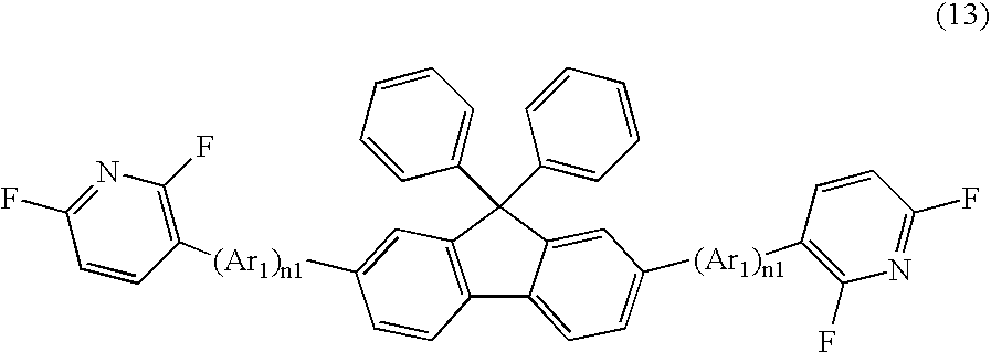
C12=C(C(C3=CC=CC=C3)(C3=CC=CC=C3)C3=CC([(Ar1)n1]C4=C(F)N=C(F)C=C4)=CC=C13)C=C([(Ar1)n1]C1=C(F)N=C(F)C=C1)C=C2
